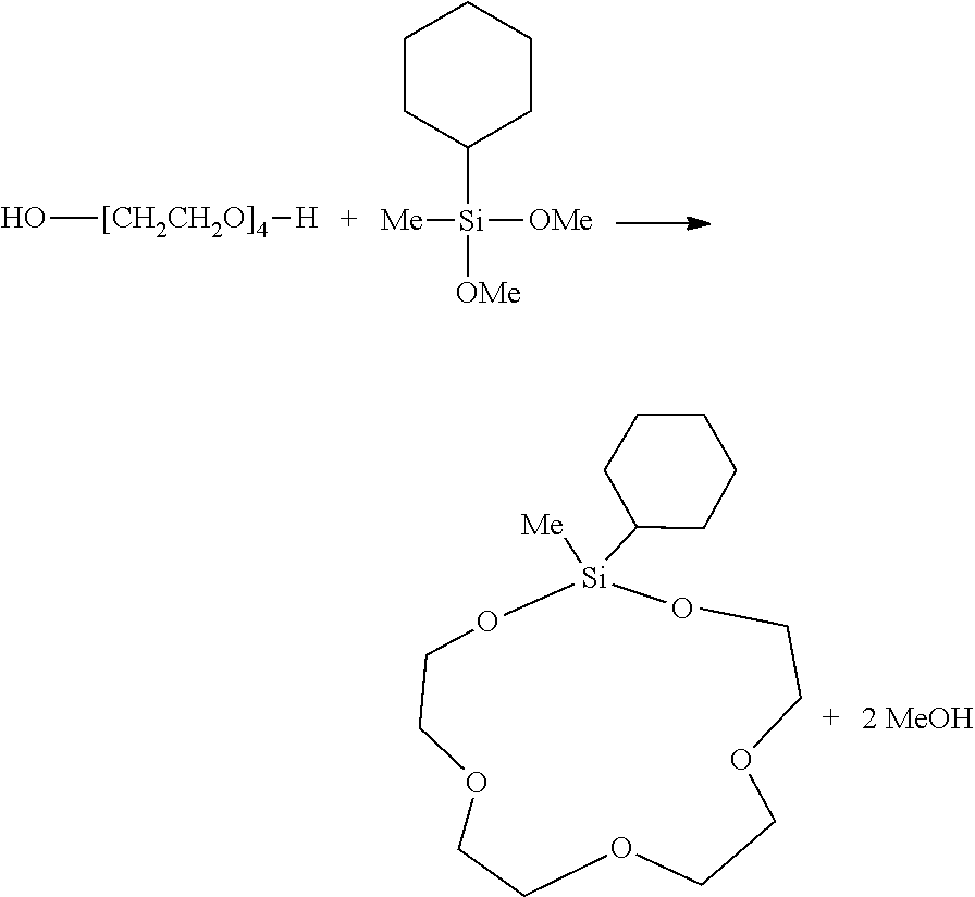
O[[CH2CH2O]4][H].[Me][Si]([OMe])([OMe])C1CCCCC1.C1C([Si]2([Me])OCCOCCOCCOCCO2)CCCC1
